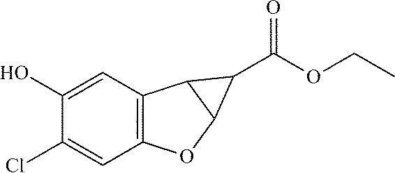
C12=C(C=C(O)C(Cl)=C1)C1C(O2)C1C(OCC)=O
